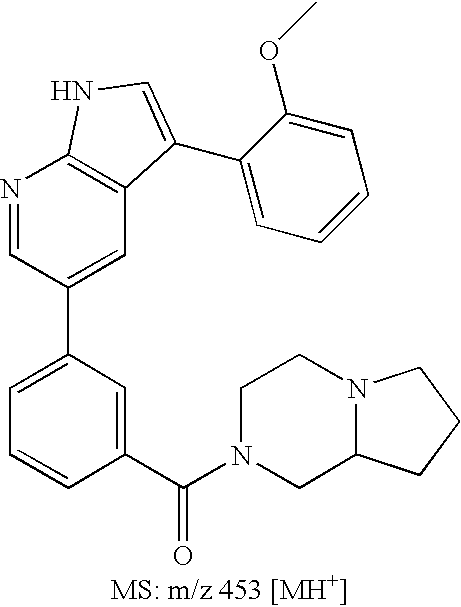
C1=C(C2=CC3=C(N=C2)NC=C3C2=CC=CC=C2OC)C=C(C(N2CC3N(CC2)CCC3)=O)C=C1
